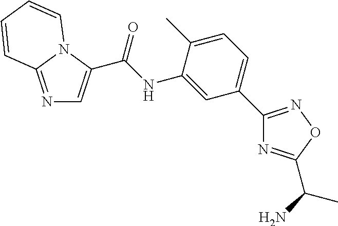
N1=C2N(C(C(NC3=CC(C4=NOC(C(C)N)=N4)=CC=C3C)=O)=C1)C=CC=C2
